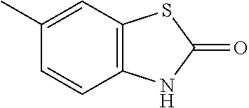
C12=C(C=C(C)C=C1)SC(=O)N2
